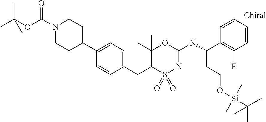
C1(CC2S(=O)(=O)N=C(NC(CCO[Si](C)(C)C(C)(C)C)C3=C(F)C=CC=C3)OC2(C)C)=CC=C(C2CCN(C(OC(C)(C)C)=O)CC2)C=C1
